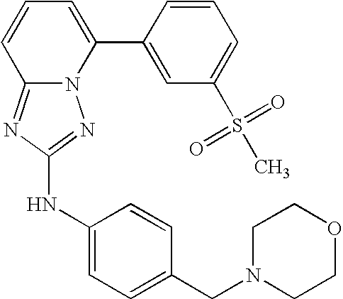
N12C(=NC(NC3=CC=C(CN4CCOCC4)C=C3)=N1)C=CC=C2C1=CC(S(C)(=O)=O)=CC=C1
